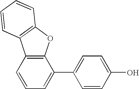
C1(C2=CC=C(O)C=C2)=CC=CC2=C1OC1=C2C=CC=C1
